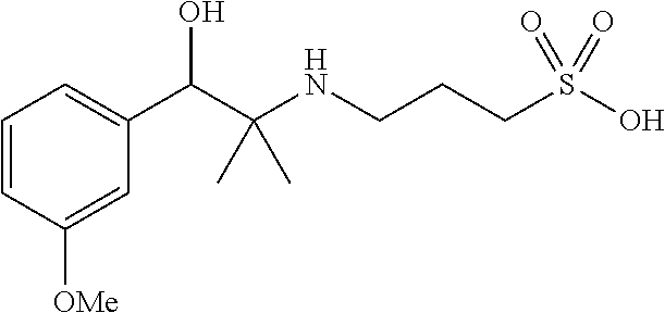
C(S(O)(=O)=O)CCNC(C(O)C1=CC=CC([OMe])=C1)(C)C
